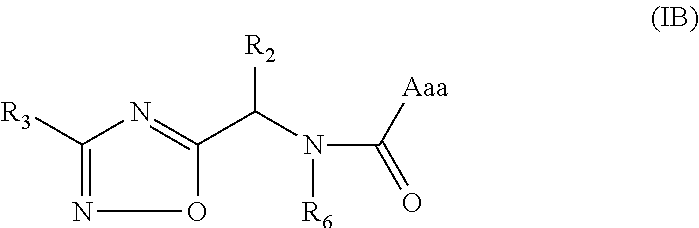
O1C(C(N([R6])C([Aaa])=O)[R2])=NC([R3])=N1
